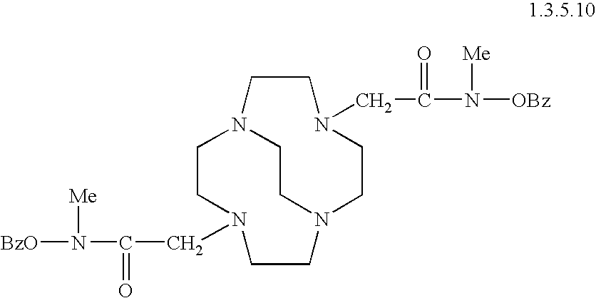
C1CN2CCN(CC(=O)N([OBz])[Me])CCN1CCN(CC(N([Me])[BzO])=O)CC2
